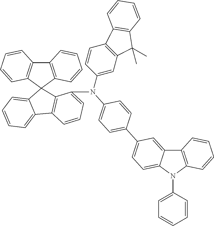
C12=C(C3(C4=CC=CC=C14)C1=C(C4=C3C=CC=C4)C=CC=C1)C(N(C1=CC3=C(C=C1)C1=C(C3(C)C)C=CC=C1)C1=CC=C(C3=CC=C4C(=C3)C3=C(N4C4=CC=CC=C4)C=CC=C3)C=C1)=CC=C2
